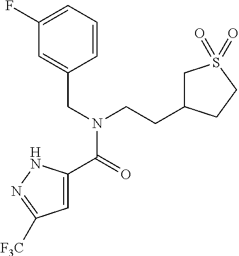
C1=C(C(N(CCC2CS(=O)(=O)CC2)CC2=CC(F)=CC=C2)=O)NN=C1[F3C]
